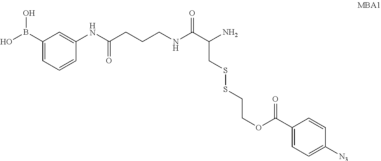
C1(B(O)O)=CC=CC(NC(CCCNC(C(N)CSSCCOC(C2=CC=C([N3])C=C2)=O)=O)=O)=C1
